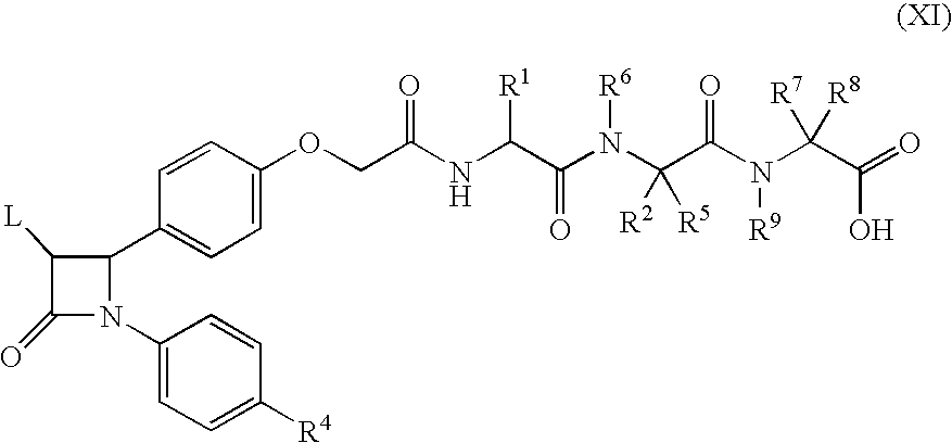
[L]C1C(=O)N(C2=CC=C([R4])C=C2)C1C1=CC=C(OCC(NC(C(N(C(C(N(C(C(=O)O)([R7])[R8])[R9])=O)([R2])[R5])[R6])=O)[R1])=O)C=C1
